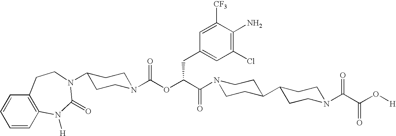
N1(C(C(OC(N2CCC(N3C(=O)N([H])C4=C(C=CC=C4)CC3)CC2)=O)CC2=CC(Cl)=C(N)C([CF3])=C2)=O)CCC(C2CCN(C(C(O[H])=O)=O)CC2)CC1
